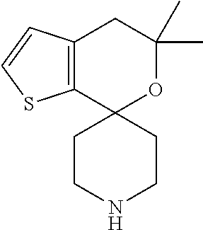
C12=C(SC=C1)C1(OC(C)(C)C2)CCNCC1
